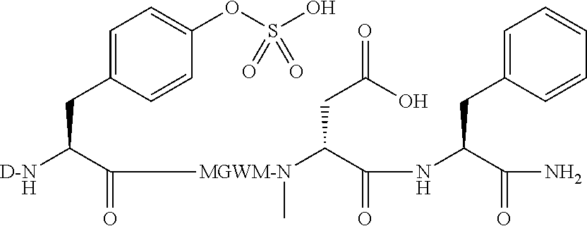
C1=C(CC([D-NH])C(=O)[MGWM-N](C(C(NC(C(=O)N)CC2=CC=CC=C2)=O)CC(O)=O)C)C=CC(OS(O)(=O)=O)=C1
